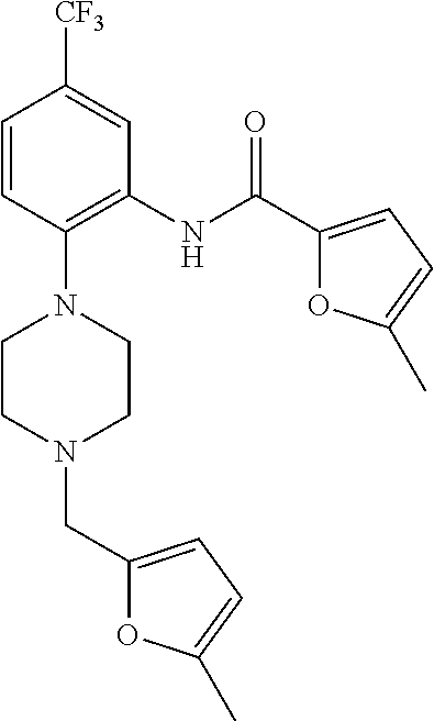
C1=CC(N2CCN(CC3=CC=C(C)O3)CC2)=C(NC(C2=CC=C(C)O2)=O)C=C1[CF3]
